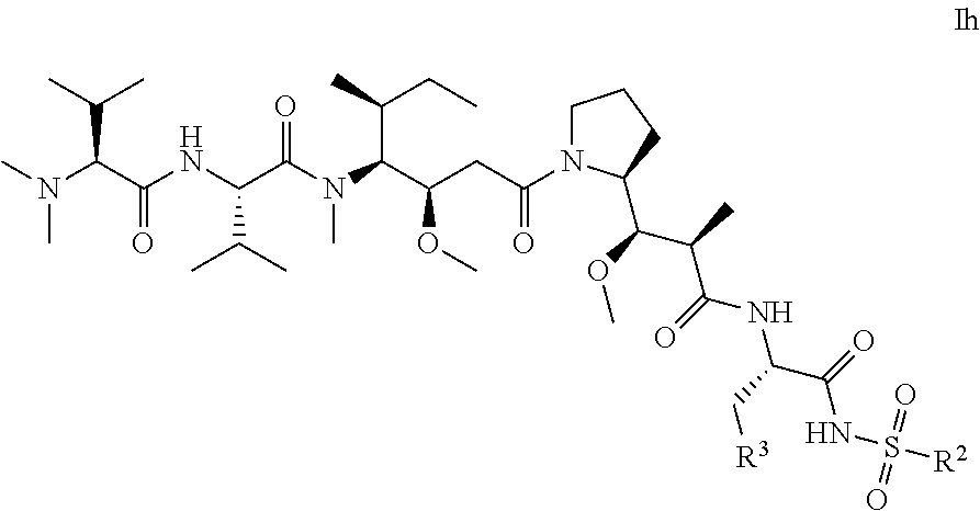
C1N(C(CC(C(N(C(C(NC(C(N(C)C)C(C)C)=O)C(C)C)=O)C)C(CC)C)OC)=O)C(C(C(C(NC(C[R3])C(NS([R2])(=O)=O)=O)=O)C)OC)CC1
